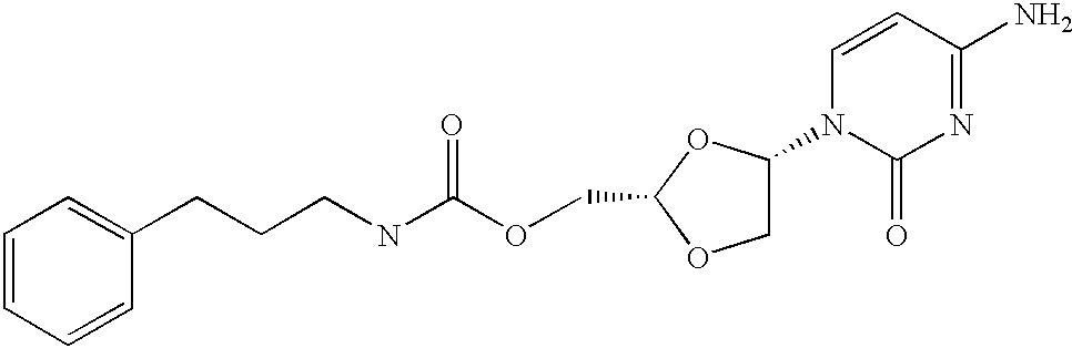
C1=CC=CC(CCCNC(OCC2OCC(N3C(=O)N=C(N)C=C3)O2)=O)=C1
